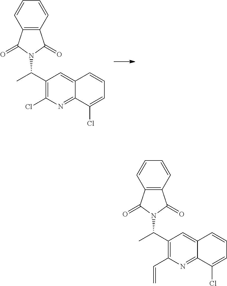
C(C1=C(C(C)N2C(=O)C3=C(C2=O)C=CC=C3)C=C2C(=N1)C(Cl)=CC=C2)=C.ClC1=C(C(C)N2C(=O)C3=C(C2=O)C=CC=C3)C=C2C(=N1)C(Cl)=CC=C2
